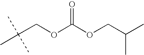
CC(COC(OCC(C)C)=O)(C)C
